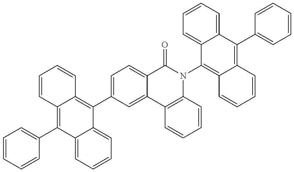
C1=CC=CC(C2=C3C(=C(C4=CC=C5C(=C4)C4=C(N(C6=C7C(=C(C8=CC=CC=C8)C8=CC=CC=C68)C=CC=C7)C5=O)C=CC=C4)C4=CC=CC=C24)C=CC=C3)=C1
